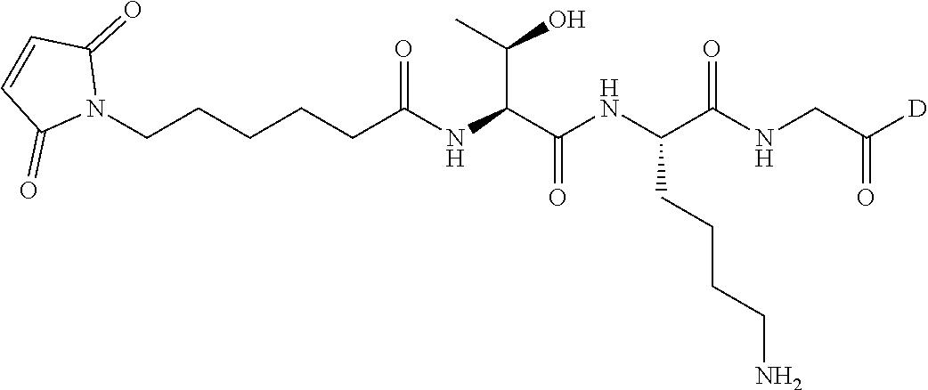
N1(CCCCCC(NC(C(NC(C(NCC([D])=O)=O)CCCCN)=O)C(C)O)=O)C(=O)C=CC1=O
